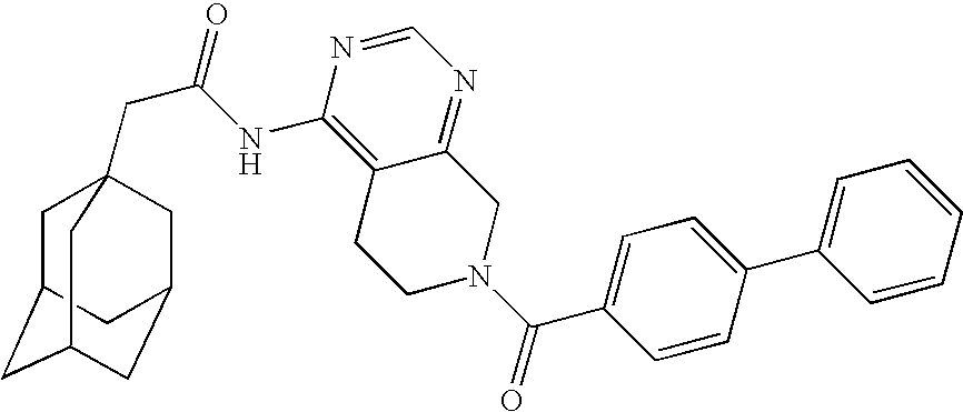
C1C2CC3CC(CC1(CC(=O)NC1=C4C(=NC=N1)CN(C(C1=CC=C(C5=CC=CC=C5)C=C1)=O)CC4)C3)C2
